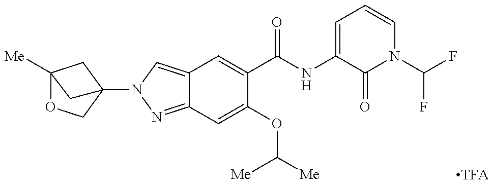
C12=CN(C34COC([Me])(C3)C4)N=C1C=C(OC([Me])[Me])C(C(NC1=CC=CN(C(F)F)C1=O)=O)=C2
